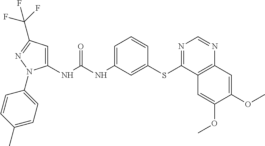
C1(NC(NC2=CC=CC(SC3=NC=NC4=C3C=C(OC)C(OC)=C4)=C2)=O)=CC(C(F)(F)F)=NN1C1=CC=C(C)C=C1
